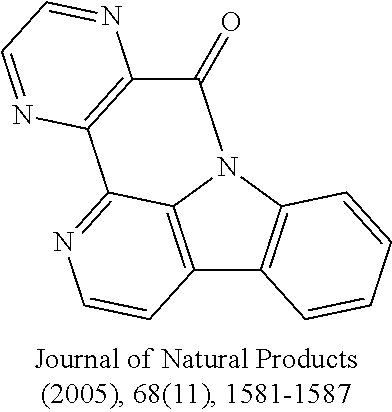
C12=C3N(C4=C1C=CC=C4)C(=O)C1=C(C3=NC=C2)N=CC=N1
